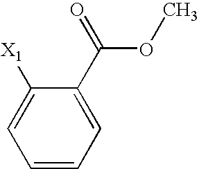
C1(C(=O)OC)=CC=CC=C1[X1]
